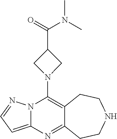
N1(C2=C3C(=NC4=CC=NN24)CCNCC3)CC(C(N(C)C)=O)C1
